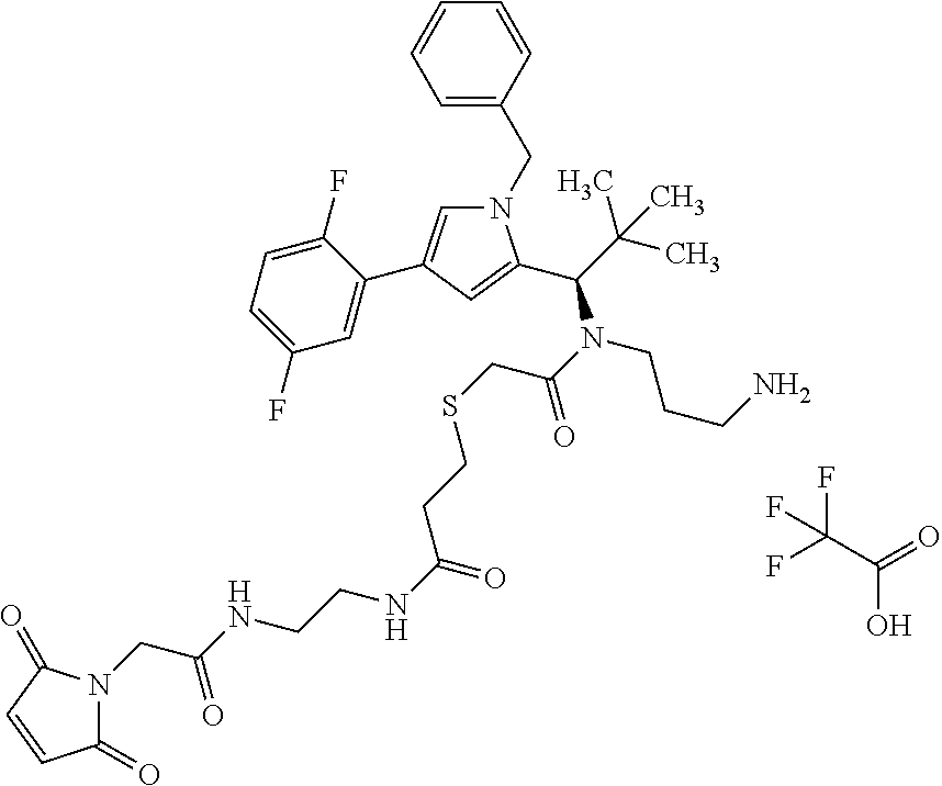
C(CSCC(=O)N(C(C(C)(C)C)C1=CC(C2=CC(F)=CC=C2F)=CN1CC1=CC=CC=C1)CCCN)C(NCCNC(CN1C(=O)C=CC1=O)=O)=O.C(O)(C(F)(F)F)=O
